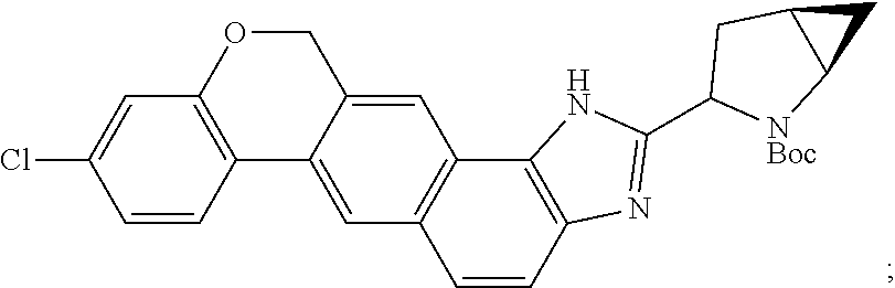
C1OC2=C(C3=CC4=C(C=C13)C1=C(C=C4)N=C(C3[NBoc]C4C(C3)C4)N1)C=CC(Cl)=C2
